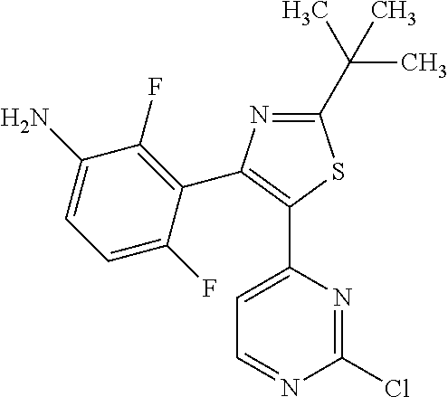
C1(C(C)(C)C)=NC(C2=C(F)C(N)=CC=C2F)=C(C2=CC=NC(Cl)=N2)S1
